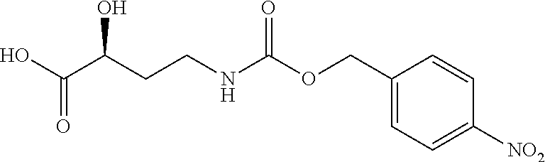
OC(=O)C(O)CCNC(OCC1=CC=C([NO2])C=C1)=O
